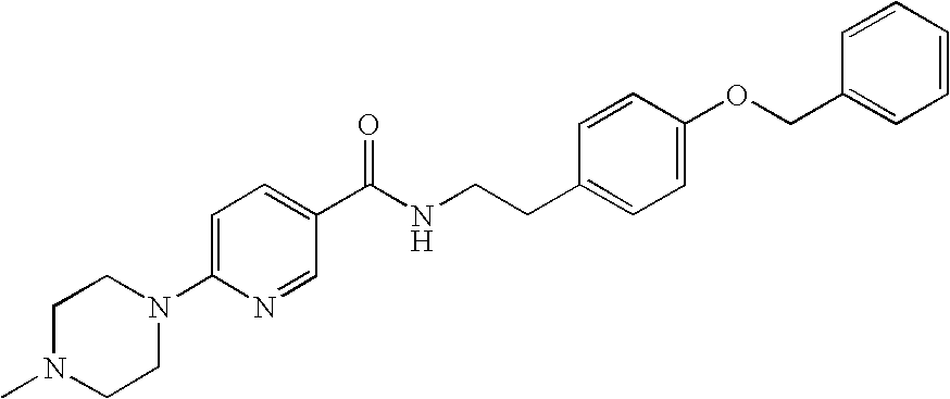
C1N(C)CCN(C2=CC=C(C(NCCC3=CC=C(OCC4=CC=CC=C4)C=C3)=O)C=N2)C1
